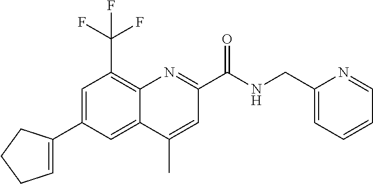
C1=C(C2=CCCC2)C=C2C(=C1C(F)(F)F)N=C(C(NCC1=CC=CC=N1)=O)C=C2C
